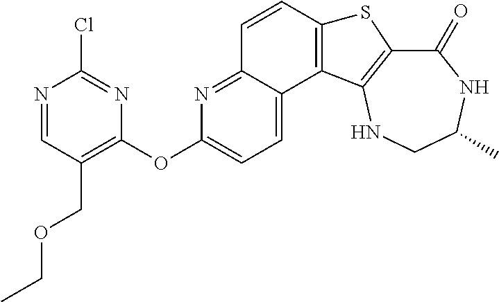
C1(=O)C2=C(NCC(C)N1)C1=C(S2)C=CC2=NC(OC3=C(COCC)C=NC(Cl)=N3)=CC=C12
